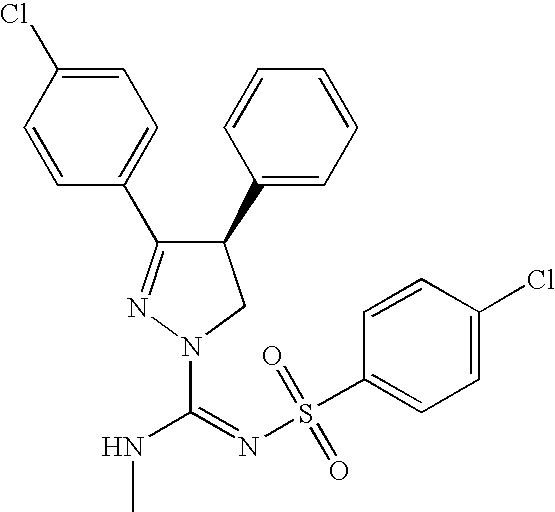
C1(C2=CC=CC=C2)C(C2=CC=C(Cl)C=C2)=NN(C(=NS(C2=CC=C(Cl)C=C2)(=O)=O)NC)C1
